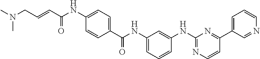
C1(C(NC2=CC=CC(NC3=NC=CC(C4=CC=CN=C4)=N3)=C2)=O)=CC=C(NC(C=CCN(C)C)=O)C=C1
